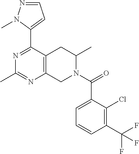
C1=NN(C)C(C2=NC(C)=NC3=C2CC(C)N(C(=O)C2=CC=CC(C(F)(F)F)=C2Cl)C3)=C1
